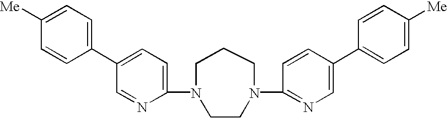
C1(N2CCCN(C3=NC=C(C4=CC=C([Me])C=C4)C=C3)CC2)=CC=C(C2=CC=C([Me])C=C2)C=N1
